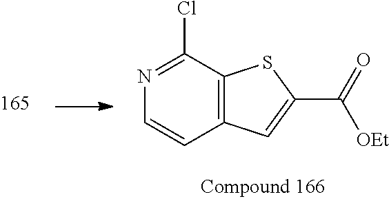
N1=C(Cl)C2=C(C=C1)C=C(C(=O)[OEt])S2
